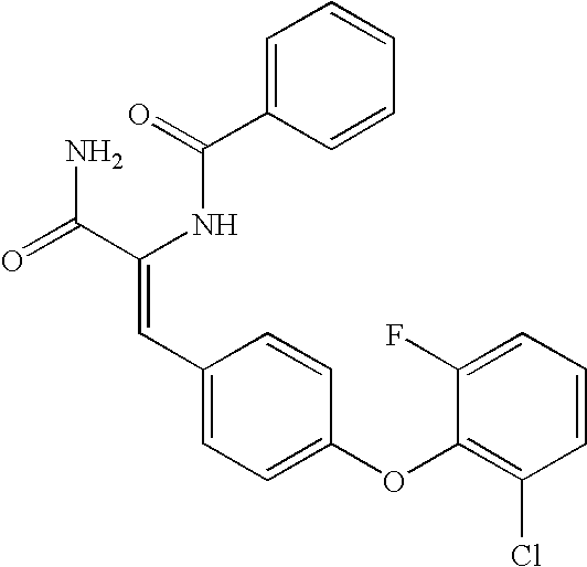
C1=C(C(=O)NC(C(=O)N)=CC2=CC=C(OC3=C(Cl)C=CC=C3F)C=C2)C=CC=C1
